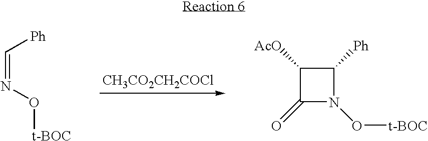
[CH3CO2CH2COCl].C(=NO[t-BOC])[Ph].C1([AcO])C(=O)N(O[t-BOC])C1[Ph]
